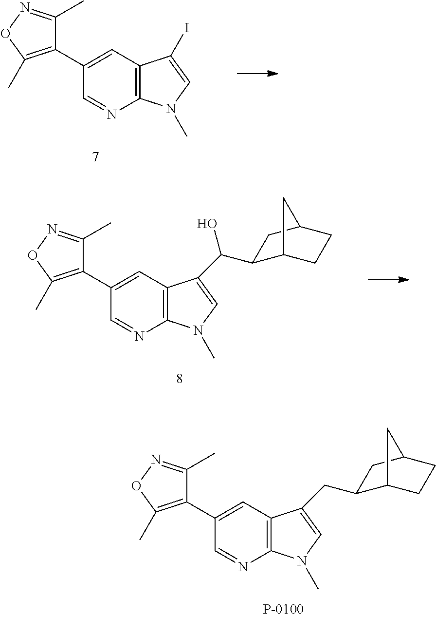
C1(C)=NOC(C)=C1C1=CC2=C(N=C1)N(C)C=C2CC1C2CCC(C1)C2.C1(C)=NOC(C)=C1C1=CC2=C(N=C1)N(C)C=C2I.C1(C)=NOC(C)=C1C1=CC2=C(N=C1)N(C)C=C2C(O)C1C2CCC(C1)C2
